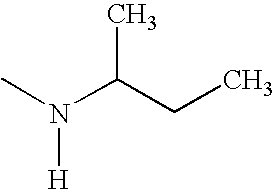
[H]N(C)C(CC)C
